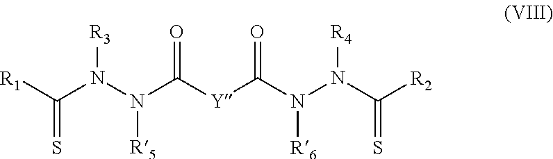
[R1]C(N(N(C([Y]C(N(N(C([R2])=S)[R4])[R6])=O)=O)[R5])[R3])=S
